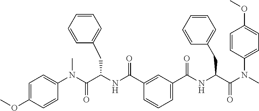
C1=C(OC)C=CC(N(C(C(NC(C2=CC(C(NC(C(N(C)C3=CC=C(OC)C=C3)=O)CC3=CC=CC=C3)=O)=CC=C2)=O)CC2=CC=CC=C2)=O)C)=C1
